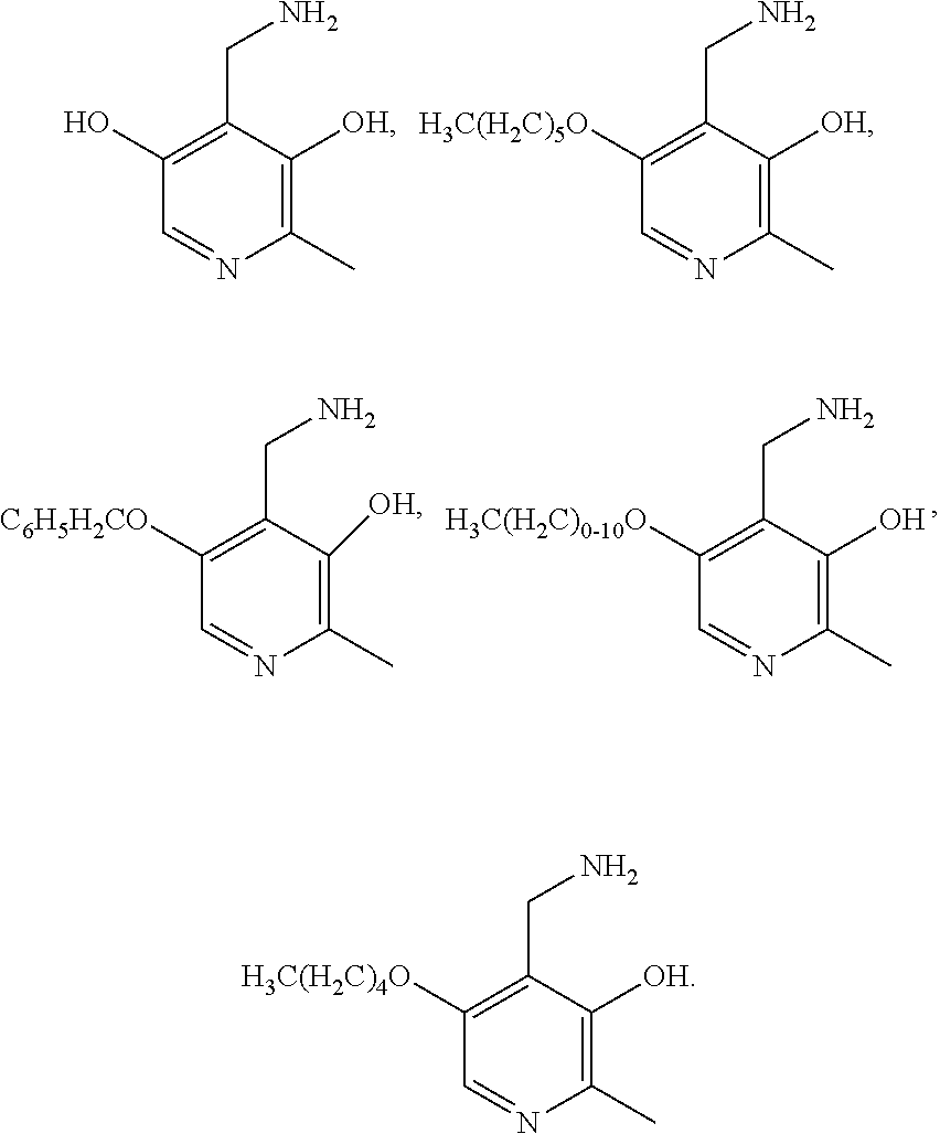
C1([H3C(H2C)4O])=C(CN)C([OH])=C(C)N=C1.C1(O)=C(CN)C([OH])=C(C)N=C1.C1([H3C(H2C)5O])=C(CN)C([OH])=C(C)N=C1.C1([H3C(H2C)0-10O])=C(CN)C(O)=C(C)N=C1.C1([C6H5H2CO])=C(CN)C([OH])=C(C)N=C1
